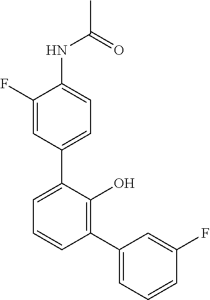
C1(NC(C)=O)=CC=C(C2=CC=CC(C3=CC=CC(F)=C3)=C2O)C=C1F
